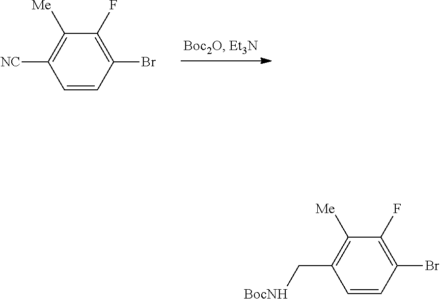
C1=CC(Br)=C(F)C([Me])=C1[NC].C1=CC(Br)=C(F)C([Me])=C1C[BocNH]
